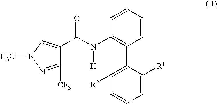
C1([CF3])=NN(C)C=C1C(N(C1=C(C2=C([R2])C=CC=C2[R1])C=CC=C1)[H])=O
